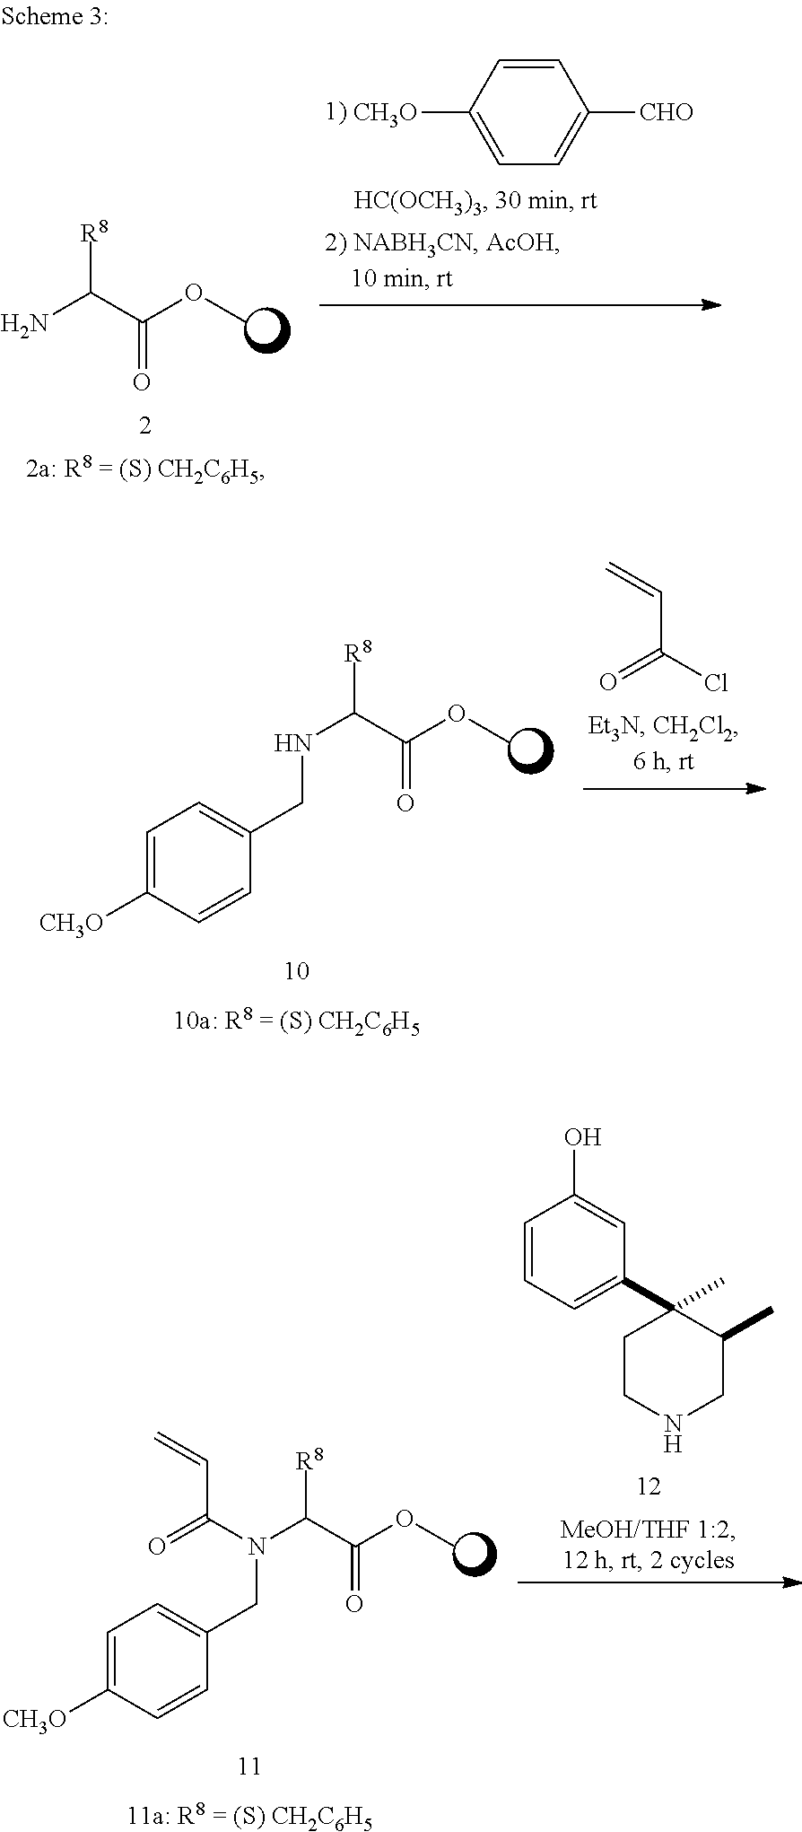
NC(C(OC)=O)[R8].[CH3O]C1=CC=C([CHO])C=C1.C=CC(Cl)=O.N(C(C(OC)=O)[R8])CC1=CC=C([CH3O])C=C1.N(C([R8])C(OC)=O)(CC1=CC=C([CH3O])C=C1)C(=O)C=C.C1=CC=C(C2(C)CCNCC2C)C=C1O
